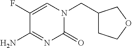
C1(=O)N(CC2CCOC2)C=C(F)C(N)=N1
